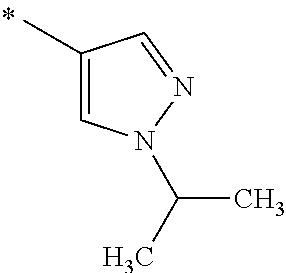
CC1=CN(C(C)C)N=C1
